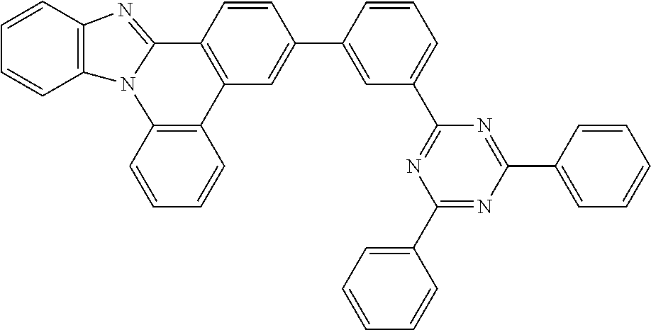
C1=CC2=C(C=C1)N1C(=NC3=C1C=CC=C3)C1=C2C=C(C2=CC(C3=NC(C4=CC=CC=C4)=NC(C4=CC=CC=C4)=N3)=CC=C2)C=C1
